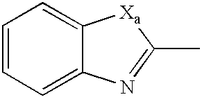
C1=CC=C2C(=C1)[Xa]C(C)=N2
